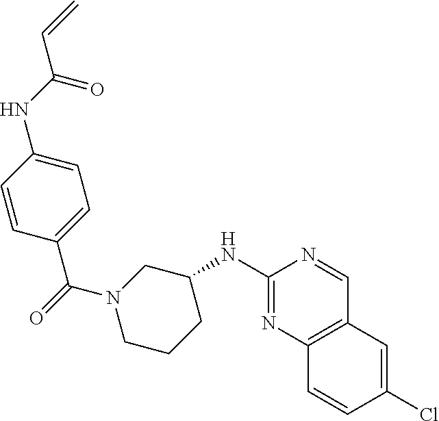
C1=CC(C(=O)N2CCCC(NC3=NC4=C(C=N3)C=C(Cl)C=C4)C2)=CC=C1NC(C=C)=O
